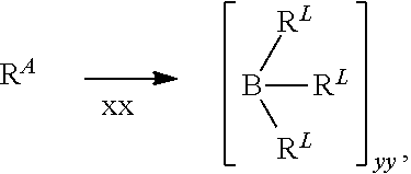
B([RL])([RL])[RL].[RA]
